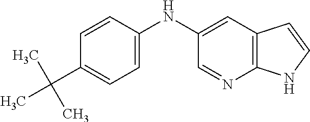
C1(NC2=CC=C(C(C)(C)C)C=C2)=CC2=C(N=C1)NC=C2
